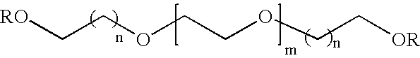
C(COCCOCC[OR])[RO]
